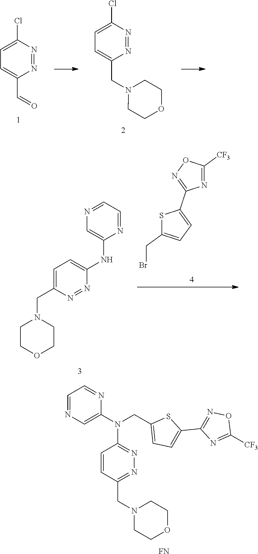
C1=NC=C(N(CC2=CC=C(C3=NOC([CF3])=N3)S2)C2=NN=C(CN3CCOCC3)C=C2)N=C1.[FN].C1=C(Cl)N=NC(C=O)=C1.C1=C(Cl)N=NC(CN2CCOCC2)=C1.S1C(CBr)=CC=C1C1=NOC([CF3])=N1.N1=CC=NC(NC2=CC=C(CN3CCOCC3)N=N2)=C1
